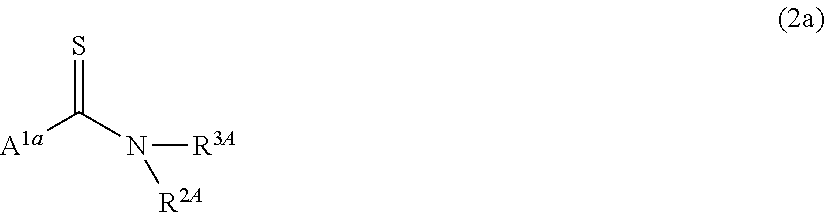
S=C(N([R3A])[R2A])[A1a]
